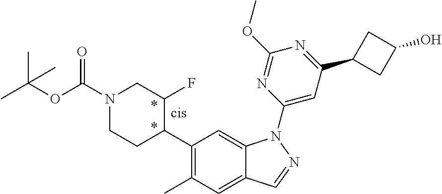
C1(C2C(F)CN(C(OC(C)(C)C)=O)CC2)=C(C)C=C2C(=C1)N(C1=CC(C3CC(O)C3)=NC(OC)=N1)N=C2
